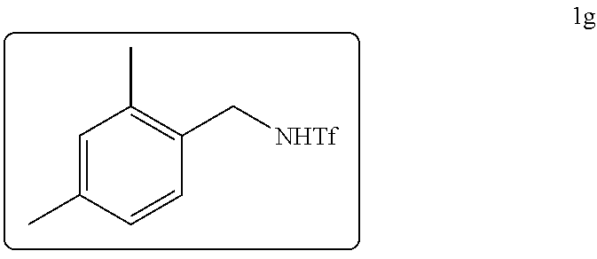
C1=C(C)C=CC(C[NHTf])=C1C
